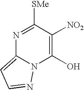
N1=C([SMe])C([NO2])=C(O)N2C1=CC=N2
